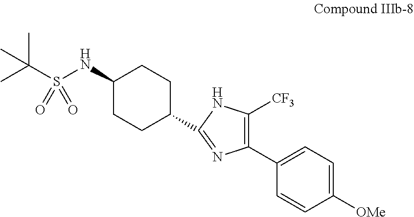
C1([OMe])=CC=C(C2=C([CF3])NC(C3CCC(NS(C(C)(C)C)(=O)=O)CC3)=N2)C=C1
